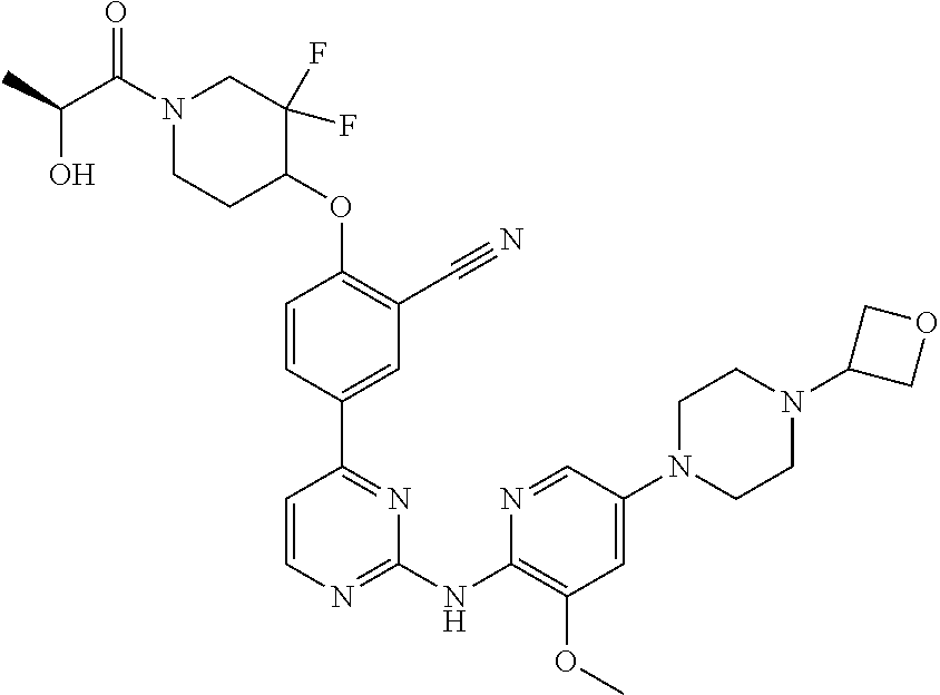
C1=CC(C2=NC(NC3=C(OC)C=C(N4CCN(C5COC5)CC4)C=N3)=NC=C2)=CC(C#N)=C1OC1C(F)(F)CN(C(C(O)C)=O)CC1
